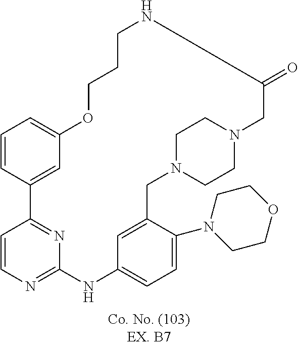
C1=CC2=NC(=N1)NC1=CC=C(N3CCOCC3)C(=C1)CN1CCN(CC1)CC(=O)NCCCOC1=CC=CC2=C1
